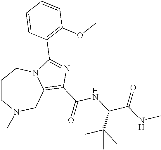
C1CN(C)CC2=C(C(=O)NC(C(NC)=O)C(C)(C)C)N=C(C3=C(OC)C=CC=C3)N2C1
